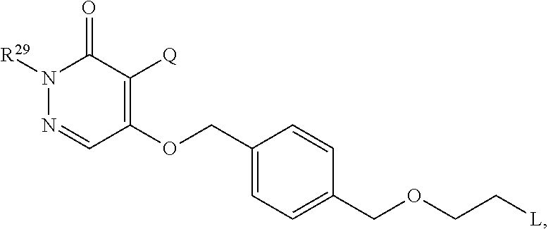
N1([R29])N=CC(OCC2=CC=C(COCC[L])C=C2)=C([Q])C1=O
